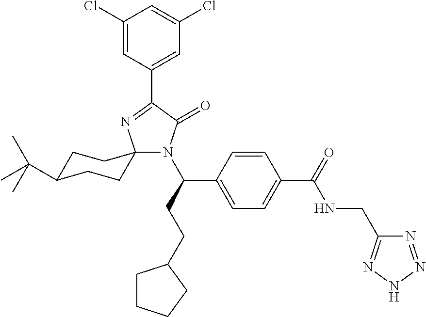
N1(C(CCC2CCCC2)C2=CC=C(C(=O)NCC3=NNN=N3)C=C2)C(=O)C(C2=CC(Cl)=CC(Cl)=C2)=NC12CCC(C(C)(C)C)CC2
